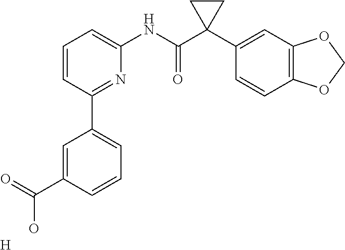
C1=CC(C2=CC=CC(C(O)=O)=C2)=NC(NC(C2(C3=CC4=C(C=C3)OCO4)CC2)=O)=C1.[H]
